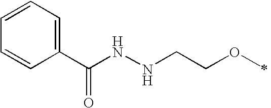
C1=CC=C(C(NNCCOC)=O)C=C1
